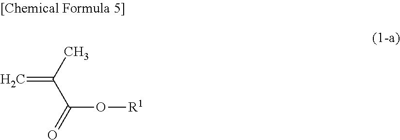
C=C(C)C(=O)O[R1]
